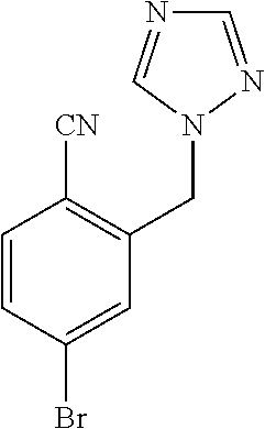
C1=CC(Br)=CC(CN2N=CN=C2)=C1[CN]
